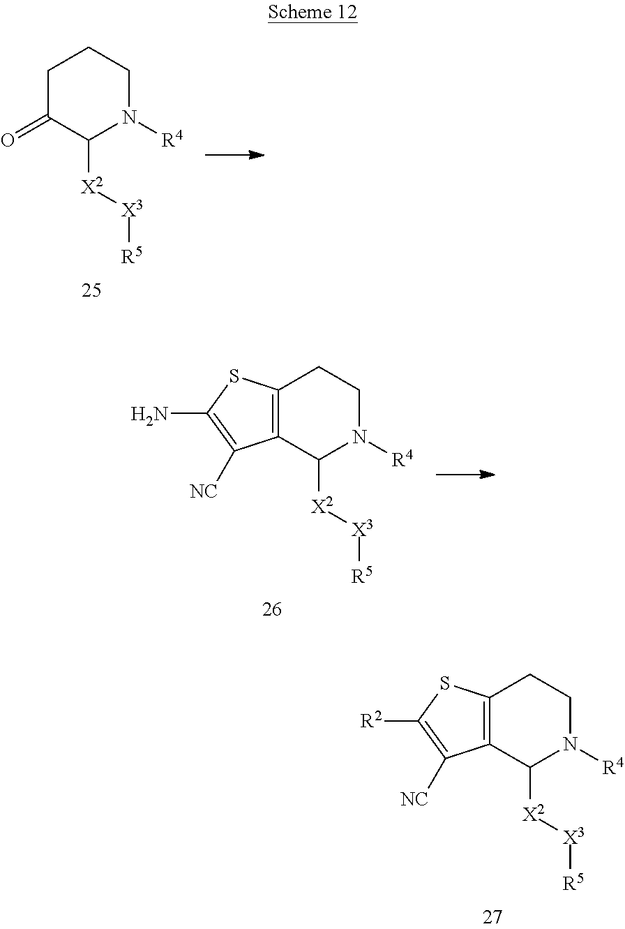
C12=C(CCN([R4])C1[X2][X3][R5])SC([R2])=C2[NC].C1(=O)CCCN([R4])C1[X2][X3][R5].C12=C(CCN([R4])C1[X2][X3][R5])SC(N)=C2[NC]
